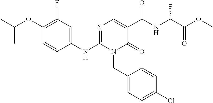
C1(NC2=NC=C(C(NC(C(OC)=O)C)=O)C(=O)N2CC2=CC=C(Cl)C=C2)=CC(F)=C(OC(C)C)C=C1
